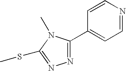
N1=C(C2=CC=NC=C2)N(C)C(SC)=N1
